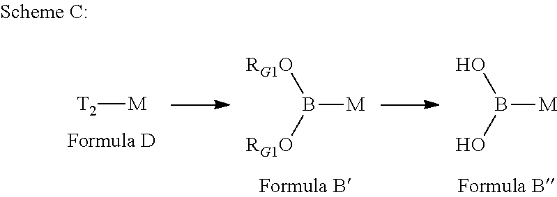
[T2][M].[RG1O]B([RG1O])[M].OB(O)[M]
